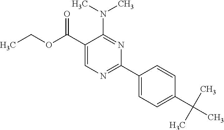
N(C1=NC(C2=CC=C(C(C)(C)C)C=C2)=NC=C1C(OCC)=O)(C)C
